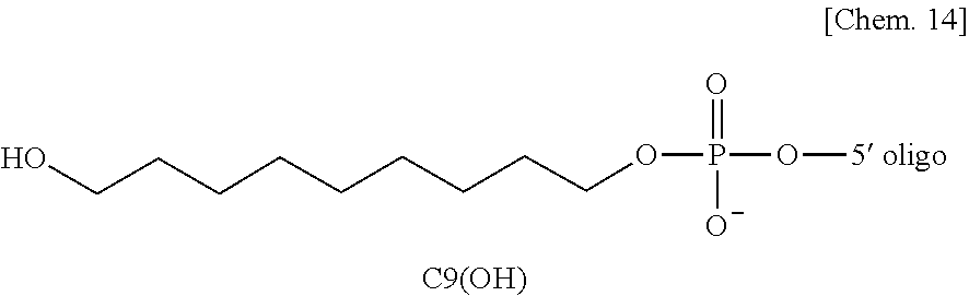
C(CCOP(O[5 oligo])(=O)[O-])CCCCCCO.[C9(OH)]
